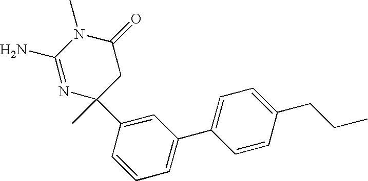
N1=C(N)N(C)C(=O)CC1(C)C1=CC(C2=CC=C(CCC)C=C2)=CC=C1
